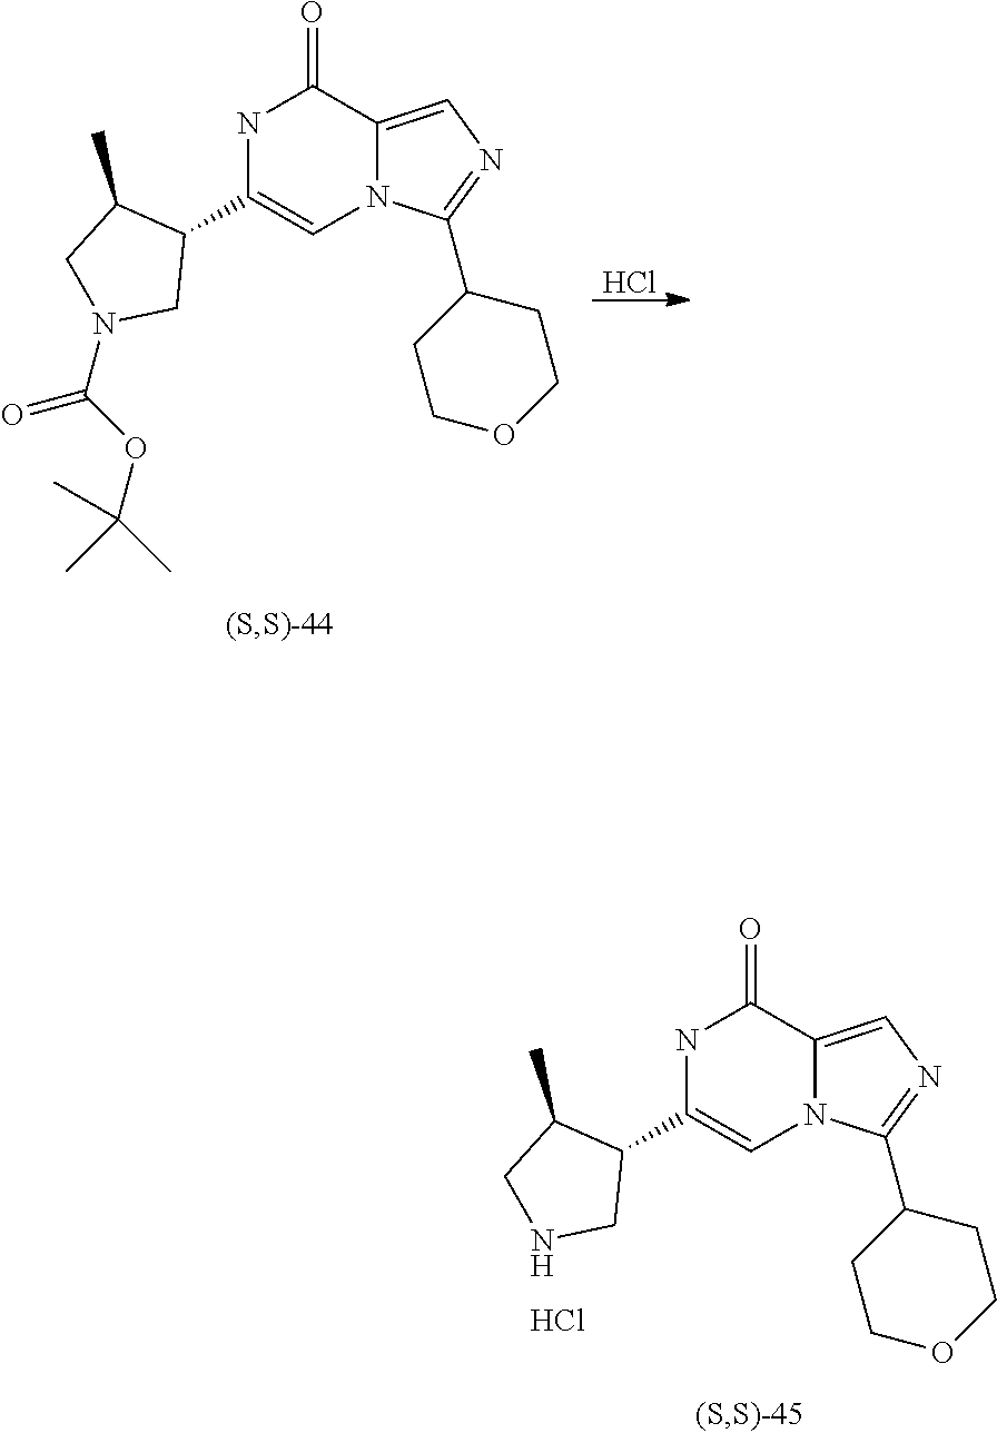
Cl.N1C(C2C(C)CN(C(OC(C)(C)C)=O)C2)=CN2C(=CN=C2C2CCOCC2)C1=O.N1C(C2C(C)CNC2)=CN2C(=CN=C2C2CCOCC2)C1=O.Cl
